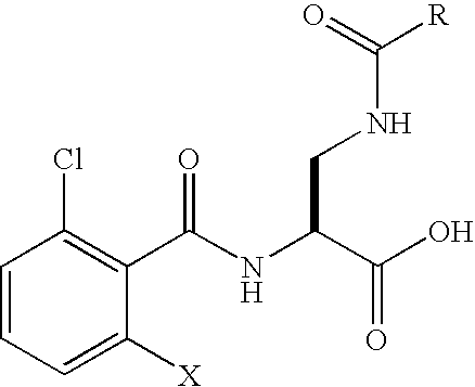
C1=CC=C([X])C(C(NC(C(O)=O)CNC([R])=O)=O)=C1Cl
